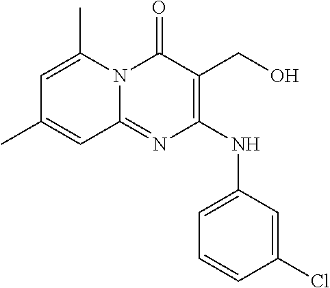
C1(NC2=CC=CC(Cl)=C2)=C(CO)C(=O)N2C(=N1)C=C(C)C=C2C
